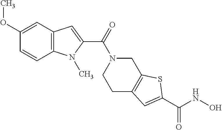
C12=C(C=C(OC)C=C1)C=C(C(=O)N1CCC3=C(C1)SC(C(NO)=O)=C3)N2C
